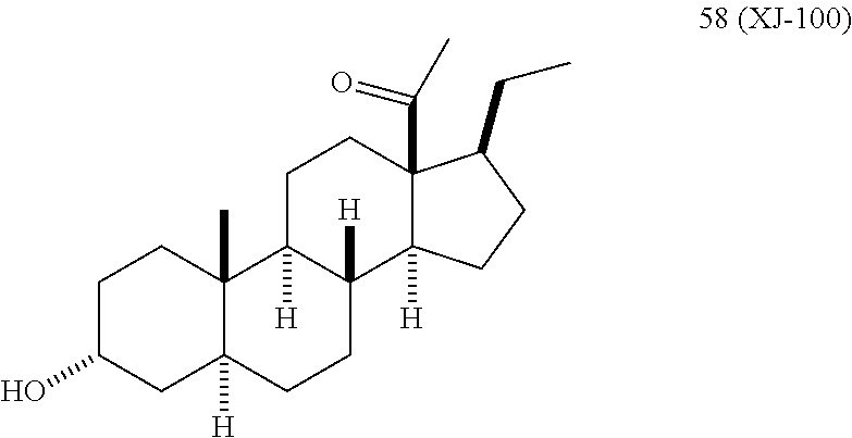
C1C(O)CC2([H])C(C)(C1)C1([H])C([H])(CC2)C2([H])C(C(=O)C)(CC1)C(CC)CC2
